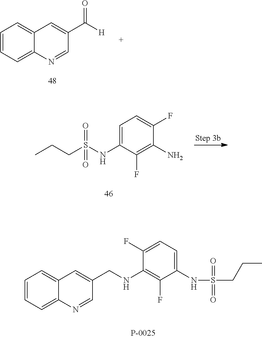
C1=C(NS(CCC)(=O)=O)C(F)=C(N)C(F)=C1.C1=CC=C2C(=C1)C=C(CNC1=C(F)C(NS(CCC)(=O)=O)=CC=C1F)C=N2.C1=CC=C2C(=C1)C=C(C([H])=O)C=N2
